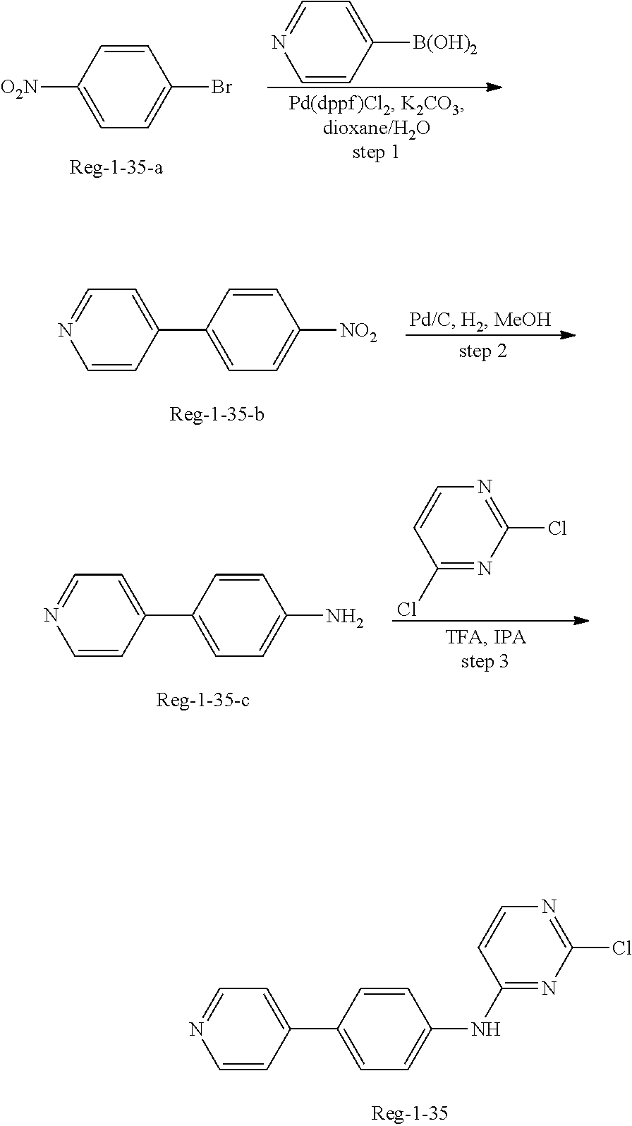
C1=CC([O2N])=CC=C1Br.C1=NC=CC([B(OH)2])=C1.C1=NC=CC(C2=CC=C([NO2])C=C2)=C1.C1=NC=CC(C2=CC=C(N)C=C2)=C1.C1=CC(Cl)=NC(Cl)=N1.C1=NC=CC(C2=CC=C(NC3=NC(Cl)=NC=C3)C=C2)=C1
